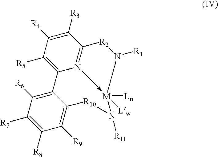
C1([R3])=C([R4])C([R5])=C2N3->[M]([Lw])([Ln])(N([R1])[R2]C=31)N([R11])[R10]C1=C([R9])C([R8])=C([R7])C([R6])=C21
